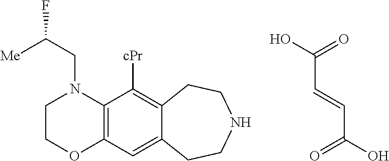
C1COC2=C(N1CC([Me])F)C([cPr])=C1C(=C2)CCNCC1.C(C(O)=O)=CC(O)=O
